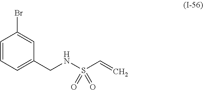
C1=CC=C(CNS(C=C)(=O)=O)C=C1Br
